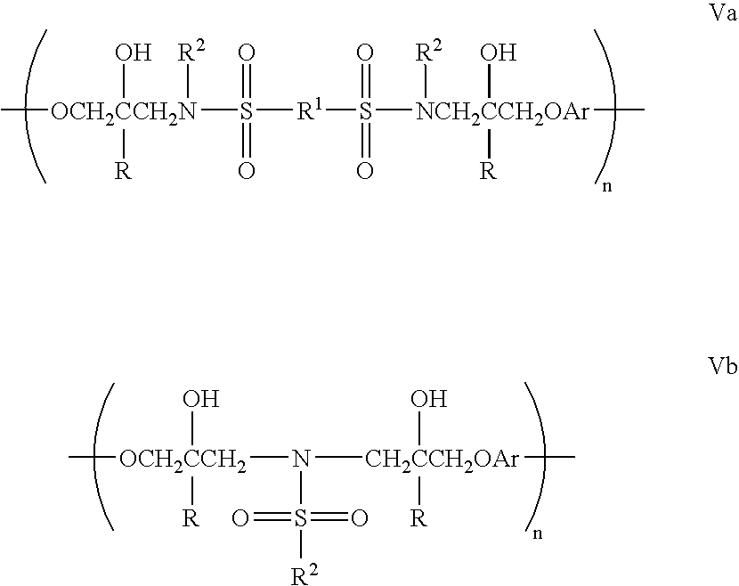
C[OCH2CCH2N](S([R1]S([NCH2CCH2OAr](O)([R])([R2])C)(=O)=O)(=O)=O)(O)([R])[R2].C[OCH2CCH2](N([CH2CCH2OAr](O)([R])C)S(=O)(=O)[R2])([R])O
